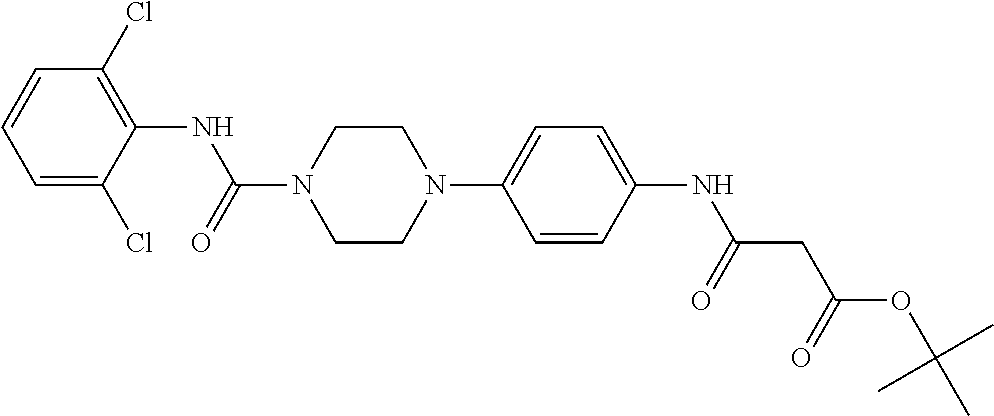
C1=C(Cl)C(NC(N2CCN(C3=CC=C(NC(CC(OC(C)(C)C)=O)=O)C=C3)CC2)=O)=C(Cl)C=C1
